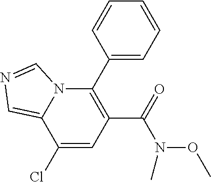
C1(C2=C(C(=O)N(C)OC)C=C(Cl)C3=CN=CN23)=CC=CC=C1
